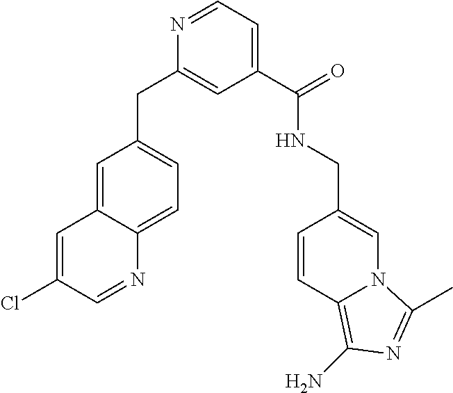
C1=NC(CC2=CC=C3C(=C2)C=C(Cl)C=N3)=CC(C(NCC2=CN3C(=C(N)N=C3C)C=C2)=O)=C1
